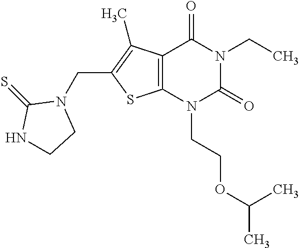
C12=C(N(CCOC(C)C)C(=O)N(CC)C1=O)SC(CN1C(=S)NCC1)=C2C
